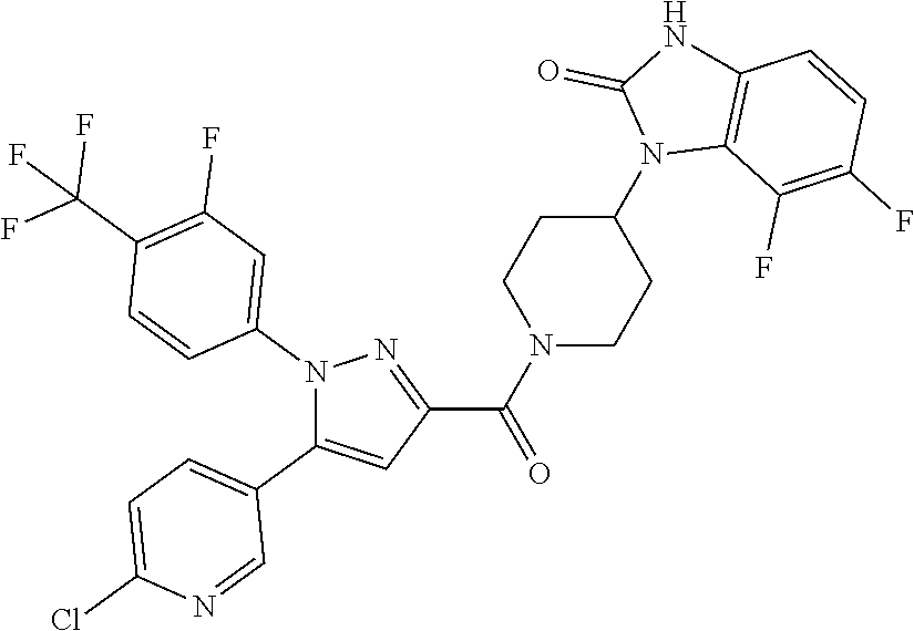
N1(C2=CC(F)=C(C(F)(F)F)C=C2)C(C2=CC=C(Cl)N=C2)=CC(C(N2CCC(N3C4=C(NC3=O)C=CC(F)=C4F)CC2)=O)=N1
